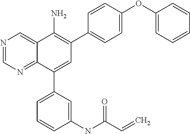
C1(OC2=CC=CC=C2)=CC=C(C2=C(N)C3=CN=CN=C3C(C3=CC=CC(NC(C=C)=O)=C3)=C2)C=C1
